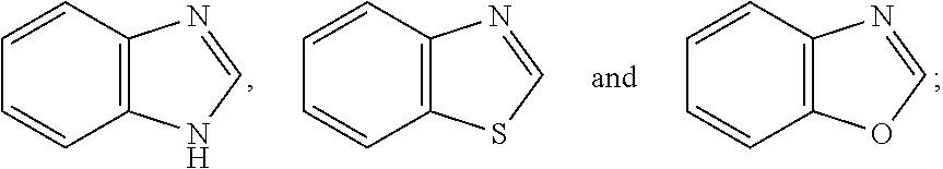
C12=C(C=CC=C1)N=CO2.C12=C(C=CC=C1)N=CN2.C12=C(C=CC=C1)N=CS2
